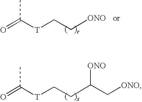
O=C([T]CCC(C[ONO])[ONO])C.O=C([T]CC[ONO])C
